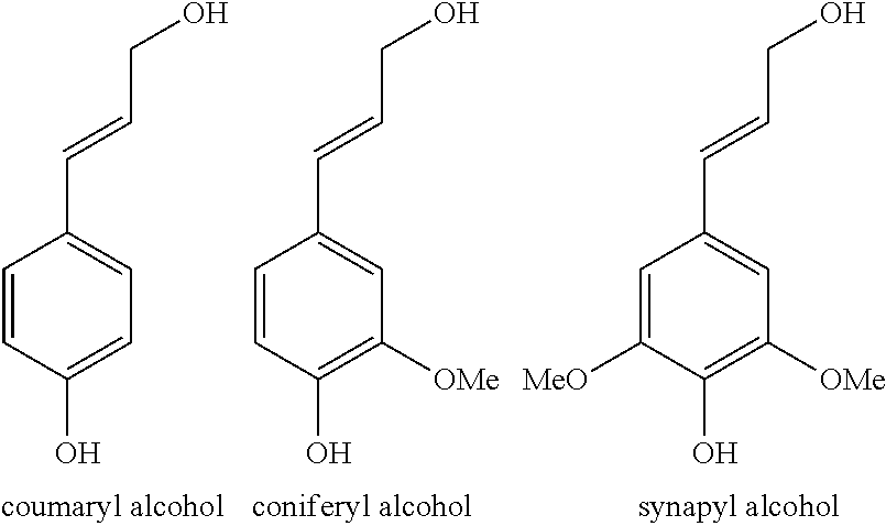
C1=CC(O)=CC=C1C=CCO.C1=CC(O)=C([OMe])C=C1C=CCO.C1=C([MeO])C(O)=C([OMe])C=C1C=CCO
